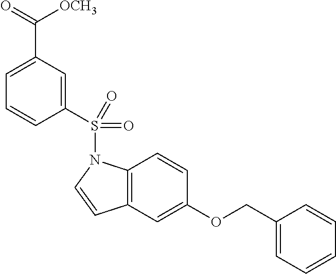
C12=C(C=C(OCC3=CC=CC=C3)C=C1)C=CN2S(C1=CC(C(=O)[OCH3])=CC=C1)(=O)=O
